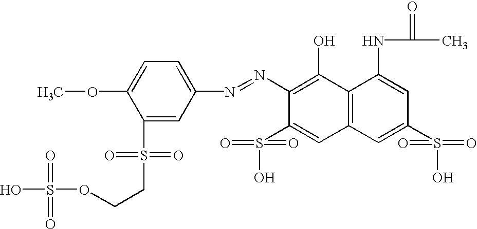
C1(N=NC2=CC=C(OC)C(S(CCOS(O)(=O)=O)(=O)=O)=C2)=C(O)C2=C(C=C1S(O)(=O)=O)C=C(S(O)(=O)=O)C=C2NC(C)=O
